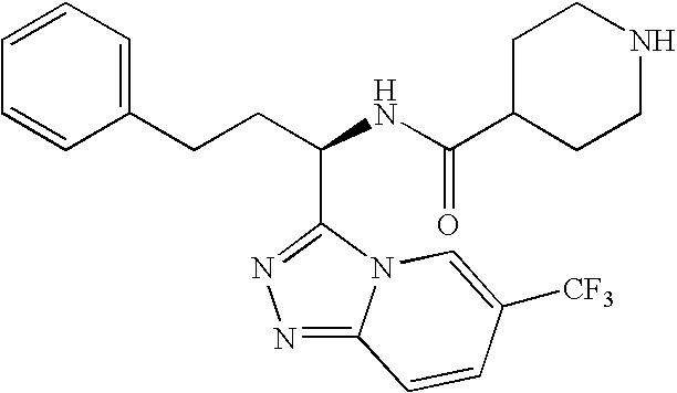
N1=C2N(C(C(CCC3=CC=CC=C3)NC(C3CCNCC3)=O)=N1)C=C([CF3])C=C2
